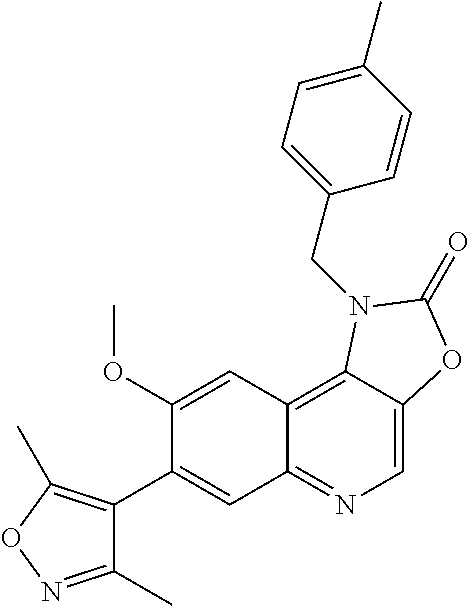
C1(C2=CC3=NC=C4C(=C3C=C2OC)N(CC2=CC=C(C)C=C2)C(=O)O4)=C(C)ON=C1C
